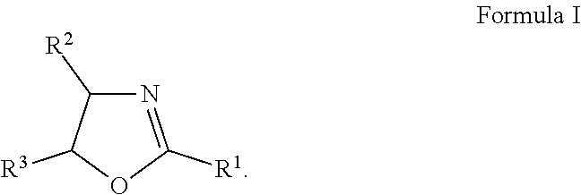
C1([R2])N=C([R1])OC1[R3]
